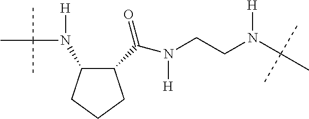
C1(C(N([H])CCN(C(C)(C)C)[H])=O)C(N(C(C)(C)C)[H])CCC1
